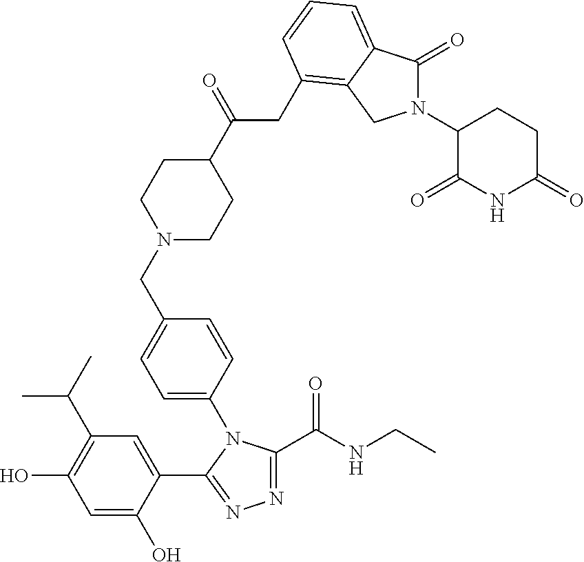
C1(=O)C2=CC=CC(CC(C3CCN(CC4=CC=C(N5C(C(NCC)=O)=NN=C5C5=CC(C(C)C)=C(O)C=C5O)C=C4)CC3)=O)=C2CN1C1CCC(=O)NC1=O
